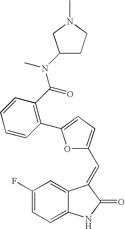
C1(F)=CC=C2C(=C1)C(=CC1=CC=C(C3=C(C(=O)N(C)C4CCN(C)C4)C=CC=C3)O1)C(=O)N2
